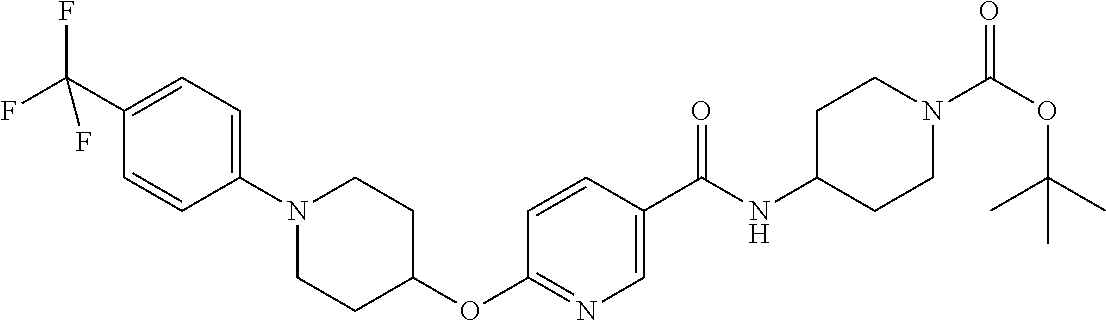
C1(C(F)(F)F)=CC=C(N2CCC(OC3=NC=C(C(NC4CCN(C(OC(C)(C)C)=O)CC4)=O)C=C3)CC2)C=C1
